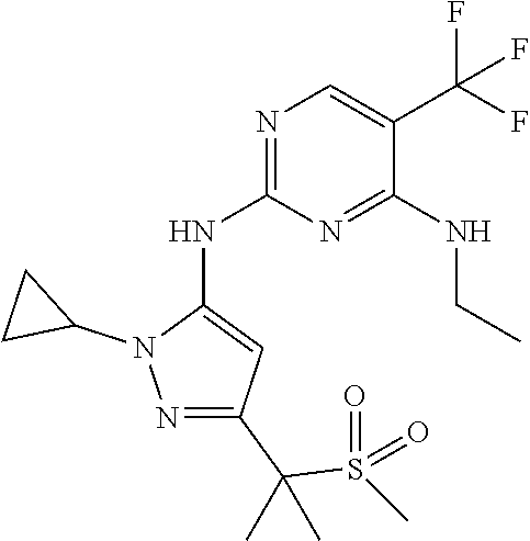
CS(=O)(=O)C(C1=NN(C2CC2)C(NC2=NC=C(C(F)(F)F)C(NCC)=N2)=C1)(C)C
